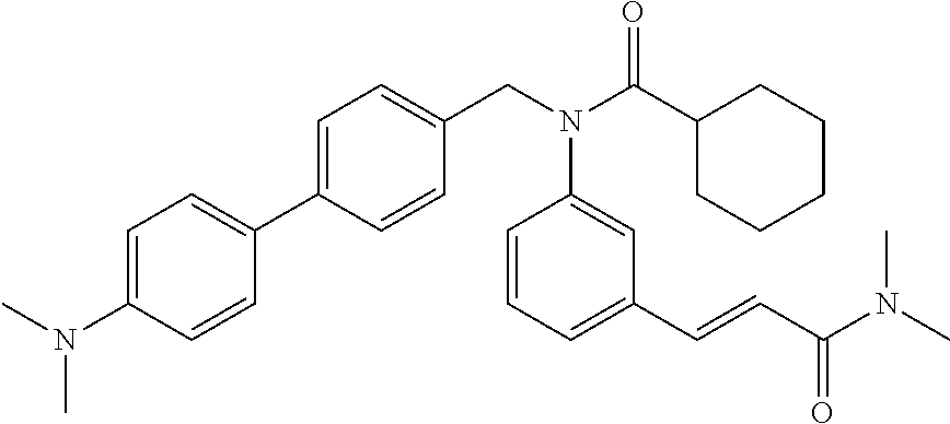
C1=C(C2=CC=C(N(C)C)C=C2)C=CC(CN(C(C2CCCCC2)=O)C2=CC(C=CC(N(C)C)=O)=CC=C2)=C1
